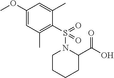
C1(OC)=CC(C)=C(S(=O)(=O)N2CCCCC2C(O)=O)C(C)=C1
